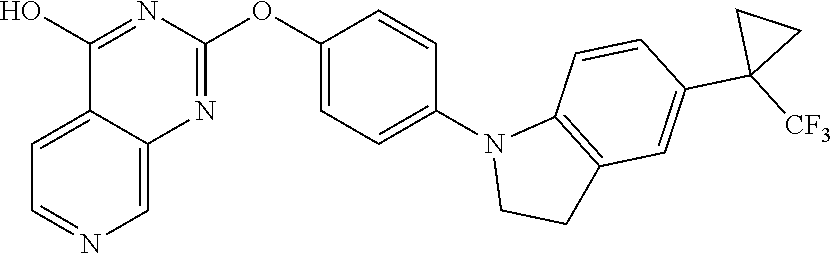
C12=CC=NC=C1N=C(OC1=CC=C(N3CCC4=C3C=CC(C3([CF3])CC3)=C4)C=C1)N=C2O
